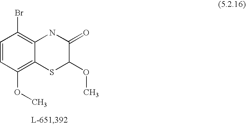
C1=CC(OC)=C2C(=C1Br)NC(=O)C(OC)S2
